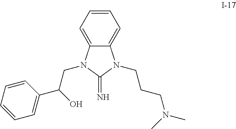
C1=CC=C2C(=C1)N(CCCN(C)C)C(=N)N2CC(C1=CC=CC=C1)O
